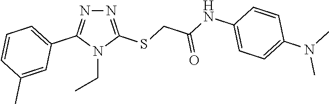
N1=C(SCC(NC2=CC=C(N(C)C)C=C2)=O)N(CC)C(C2=CC=CC(C)=C2)=N1
